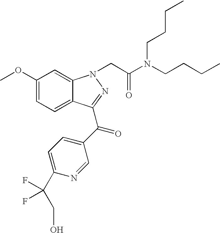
C1(OC)=CC=C2C(=C1)N(CC(N(CCCC)CCCC)=O)N=C2C(C1=CC=C(C(CO)(F)F)N=C1)=O
